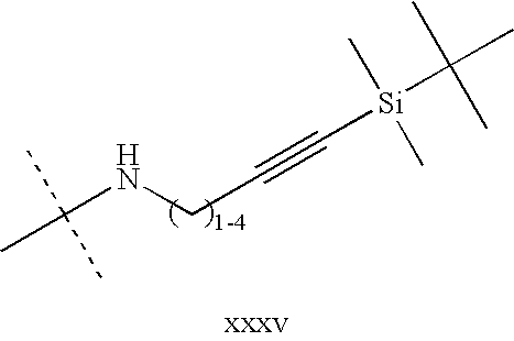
C(NCC#C[Si](C(C)(C)C)(C)C)(C)(C)C
